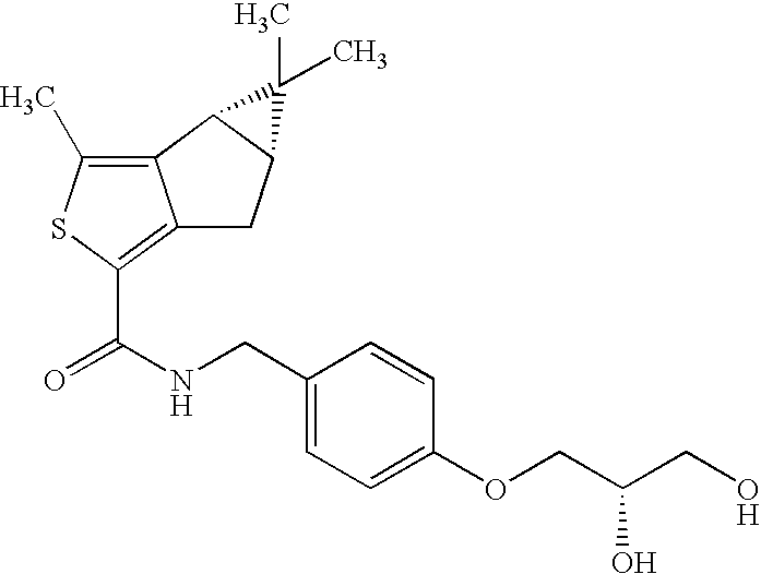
C12=C(C)SC(C(NCC3=CC=C(OCC(CO)O)C=C3)=O)=C1CC1C2C1(C)C
